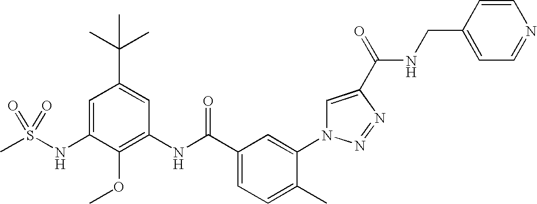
CS(NC1=CC(C(C)(C)C)=CC(NC(C2=CC=C(C)C(N3C=C(C(=O)NCC4=CC=NC=C4)N=N3)=C2)=O)=C1OC)(=O)=O
